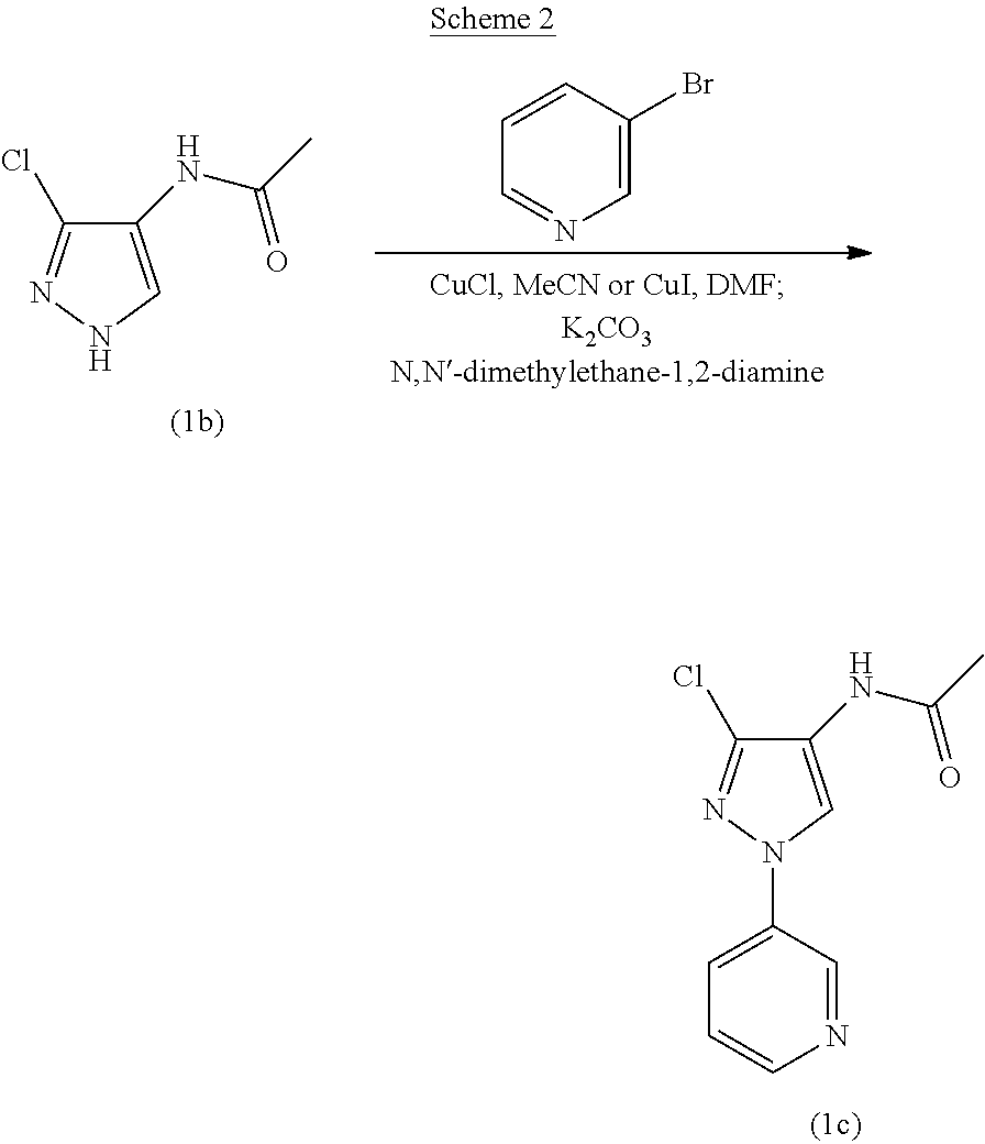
C1(NC(C)=O)=CNN=C1Cl.C1=C(Br)C=CC=N1.C1(NC(C)=O)=CN(C2=CC=CN=C2)N=C1Cl
